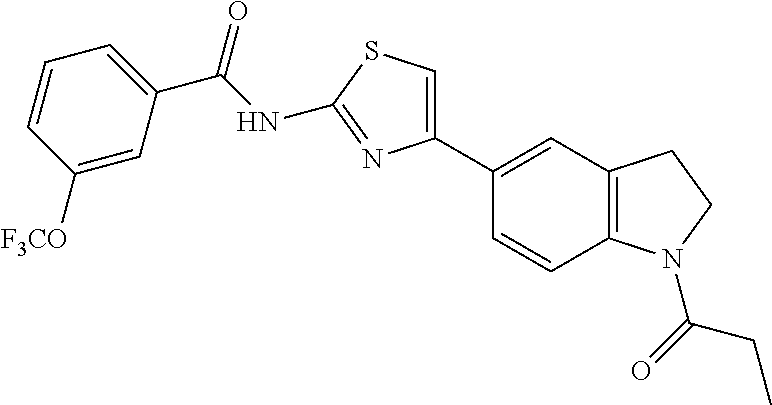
C(NC1=NC(C2=CC3=C(C=C2)N(C(=O)CC)CC3)=CS1)(=O)C1=CC=CC([F3CO])=C1
